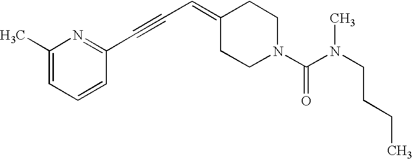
C1(C)=CC=CC(C#CC=C2CCN(C(N(CCCC)C)=O)CC2)=N1
